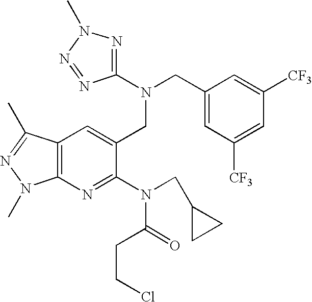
N(CC1=CC([CF3])=CC([CF3])=C1)(CC1=CC2=C(N=C1N(CC1CC1)C(=O)CCCl)N(C)N=C2C)C1=NN(C)N=N1
